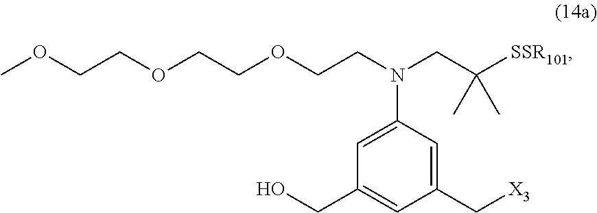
[X3]CC1=CC(N(CC([SSR101])(C)C)CCOCCOCCOC)=CC(CO)=C1
